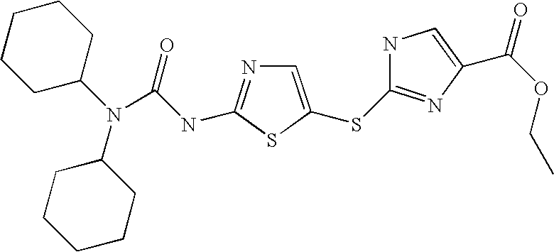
N(C(=O)NC1=NC=C(SC2=NC(C(OCC)=O)=CN2)S1)(C1CCCCC1)C1CCCCC1
